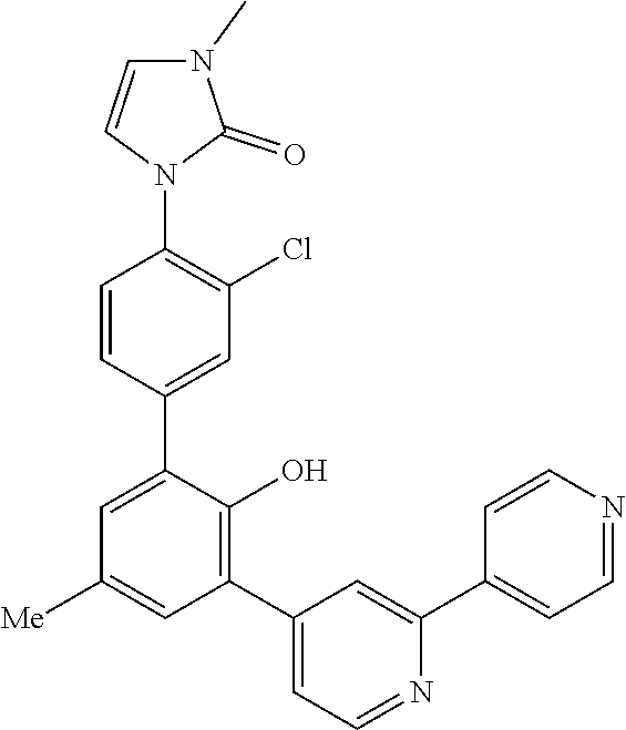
C1=CN(C2=C(Cl)C=C(C3=CC([Me])=CC(C4=CC=NC(C5=CC=NC=C5)=C4)=C3O)C=C2)C(=O)N1C
